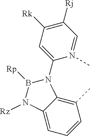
C12=C(C)C=CC=C1N([Rz])B([Rp])N2C1=CC([Rk])=C([Rj])C=N1C
